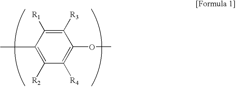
C1([R2])=C(C)C([R1])=C([R3])C(OC)=C1[R4]
